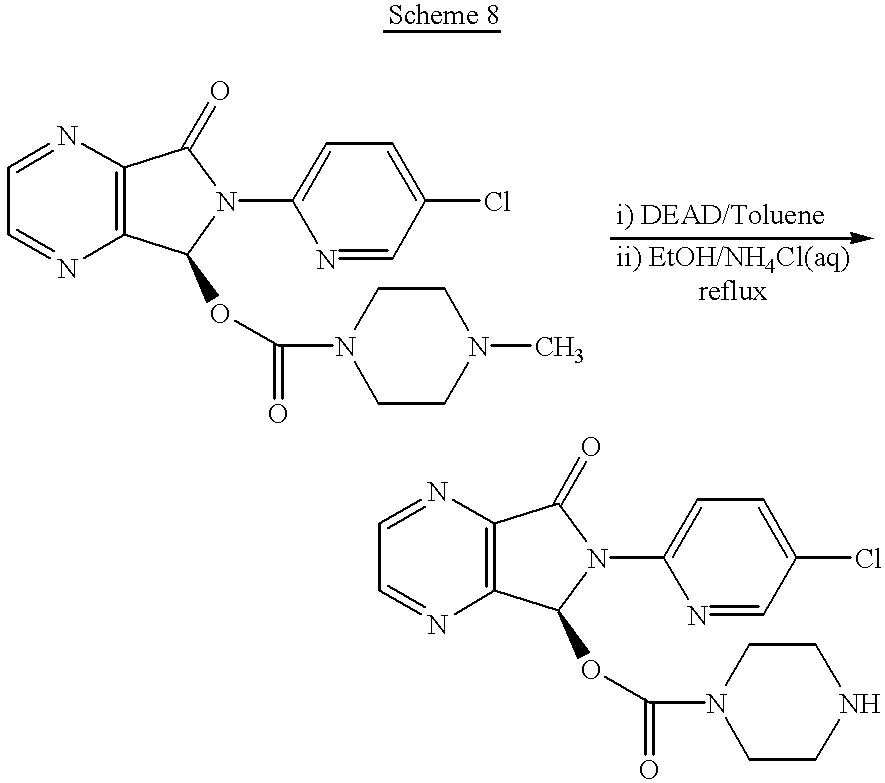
C1=NC2=C(N=C1)C(OC(=O)N1CCN(C)CC1)N(C1=CC=C(Cl)C=N1)C2=O.C1=NC2=C(N=C1)C(OC(=O)N1CCNCC1)N(C1=CC=C(Cl)C=N1)C2=O
